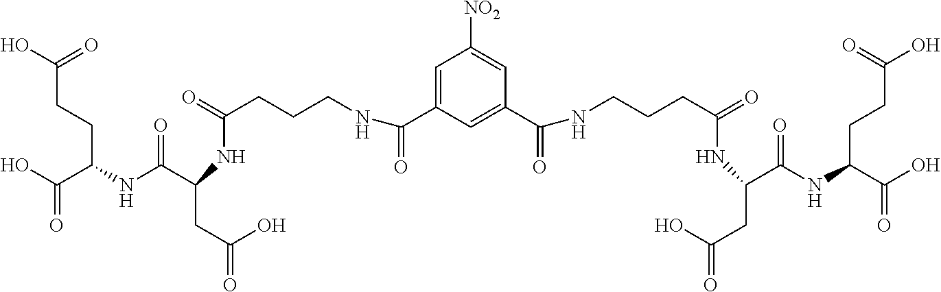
C1=C(C(=O)NCCCC(=O)NC(CC(=O)O)C(NC(C(O)=O)CCC(O)=O)=O)C=C(C(=O)NCCCC(=O)NC(CC(O)=O)C(NC(C(O)=O)CCC(O)=O)=O)C=C1[NO2]
